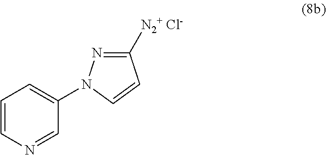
C1=CN=CC(N2N=C([N2+ Cl-])C=C2)=C1
